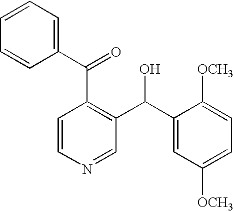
C1=CC=C(C(C2=C(C(O)C3=CC([OCH3])=CC=C3[OCH3])C=NC=C2)=O)C=C1
